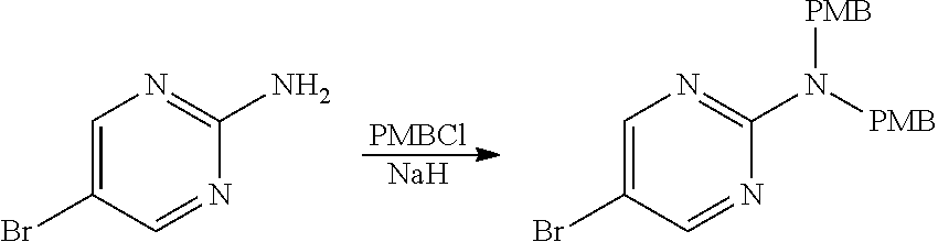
[Na].C1=C(Br)C=NC(N([PMB])[PMB])=N1.[PMBCl].C1=C(Br)C=NC(N)=N1
